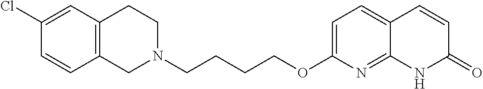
C12=C(CCN(CCCCOC3=CC=C4C(=N3)NC(=O)C=C4)C1)C=C(Cl)C=C2
